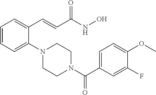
C1=CC=C(N2CCN(C(C3=CC=C(OC)C(F)=C3)=O)CC2)C(C=CC(NO)=O)=C1
